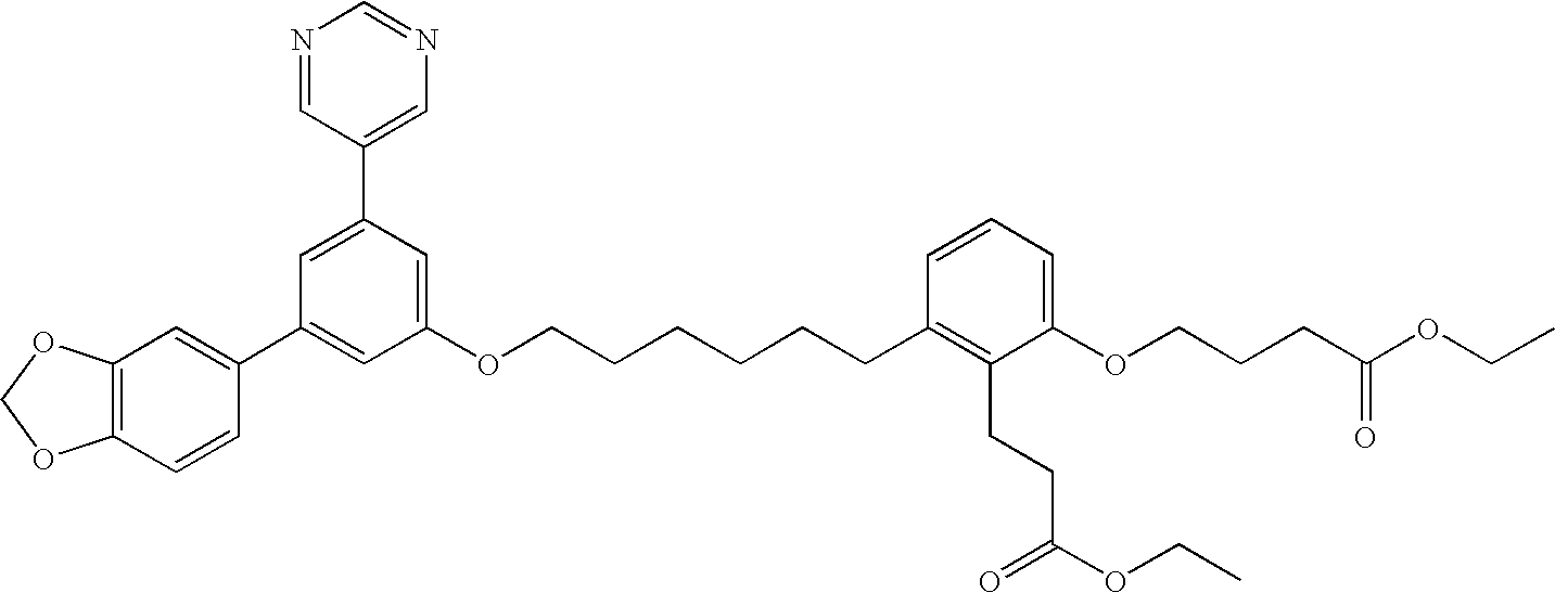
C1(C2=CC(C3=CC4=C(C=C3)OCO4)=CC(OCCCCCCC3=C(CCC(OCC)=O)C(OCCCC(OCC)=O)=CC=C3)=C2)=CN=CN=C1
